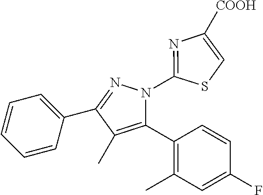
C1=CC=C(C2=NN(C3=NC([COOH])=CS3)C(C3=C(C)C=C(F)C=C3)=C2C)C=C1
